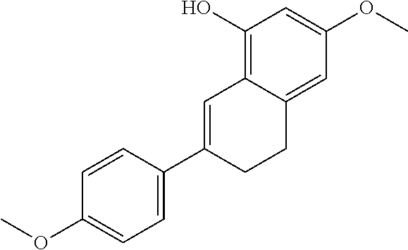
C1(O)=C2C(=CC(OC)=C1)CCC(C1=CC=C(OC)C=C1)=C2
